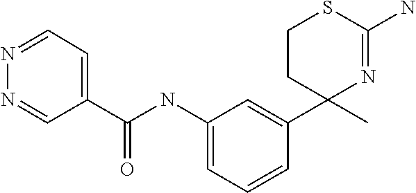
C1CC(C2=CC(NC(=O)C3=CC=NN=C3)=CC=C2)(C)N=C(N)S1
